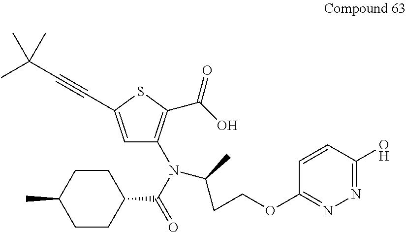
C1=C(C#CC(C)(C)C)SC(C(O)=O)=C1N(C(CCOC1=NN=C(O)C=C1)C)C(C1CCC(C)CC1)=O
